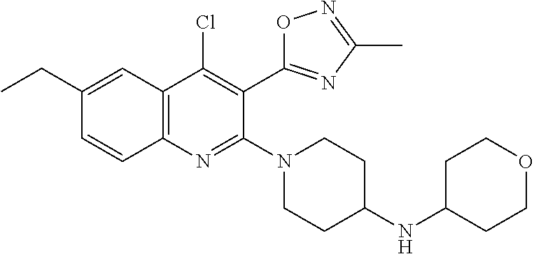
C1(CC)=CC2=C(N=C(N3CCC(NC4CCOCC4)CC3)C(C3=NC(C)=NO3)=C2Cl)C=C1
